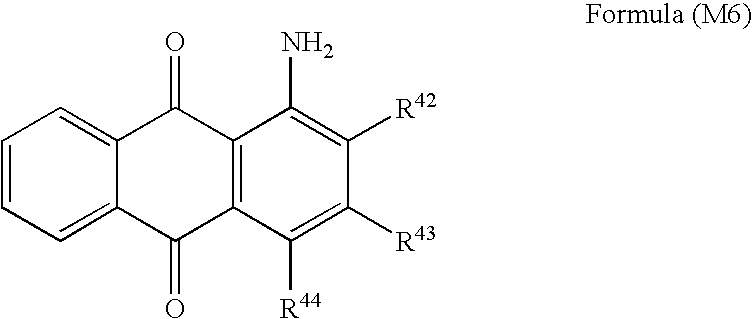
C1=CC=C2C(=C1)C(=O)C1=C(C2=O)C([R44])=C([R43])C([R42])=C1N
